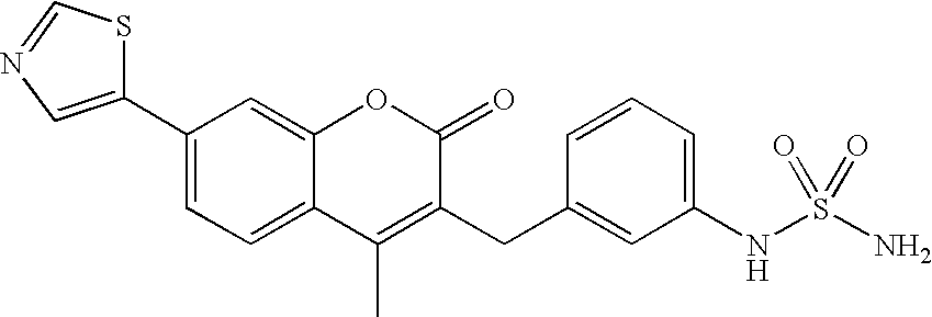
C1(C2=CN=CS2)=CC=C2C(=C1)OC(=O)C(CC1=CC(NS(N)(=O)=O)=CC=C1)=C2C
